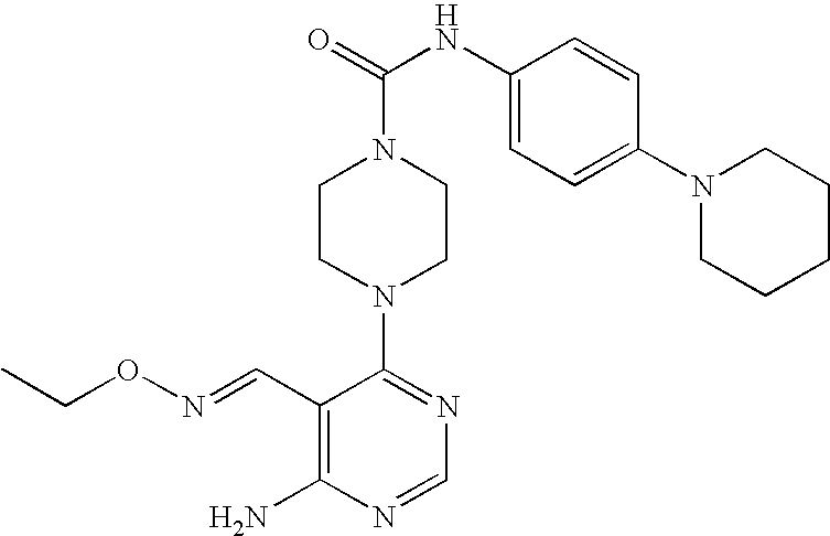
C1CN(C2=NC=NC(N)=C2C=NOCC)CCN1C(=O)NC1=CC=C(N2CCCCC2)C=C1
